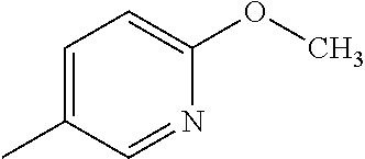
C1=C(C)C=NC(OC)=C1
